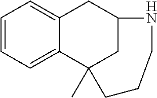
C1=CC=C2C(=C1)CC1CC2(C)CCCN1
